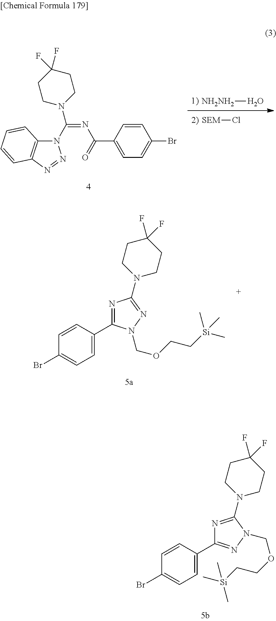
[NH2NH2]O.[SEM]Cl.C12=C(N=NN1C(N1CCC(F)(F)CC1)=NC(=O)C1=CC=C(Br)C=C1)C=CC=C2.C1=C(C2=NN(COCC[Si](C)(C)C)C(N3CCC(F)(F)CC3)=N2)C=CC(Br)=C1.C1=C(C2=NC(N3CCC(F)(F)CC3)=NN2COCC[Si](C)(C)C)C=CC(Br)=C1
